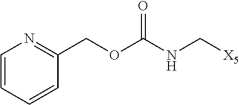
C(OC(=O)NC[X5])C1=NC=CC=C1
